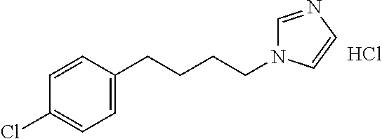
C1=C(CCCCN2C=NC=C2)C=CC(Cl)=C1.Cl
